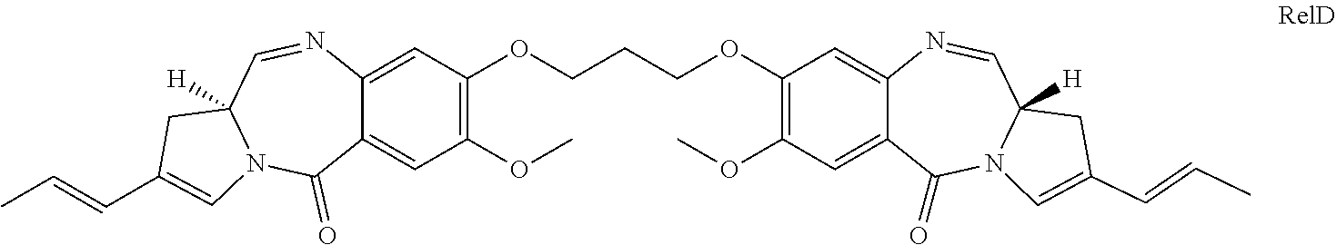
C12=CC(OCCCOC3=C(OC)C=C4C(=C3)N=CC3([H])N(C=C(C=CC)C3)C4=O)=C(OC)C=C1C(=O)N1C([H])(C=N2)CC(C=CC)=C1
